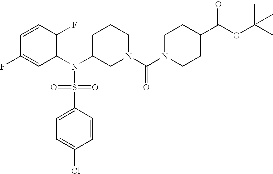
C1=CC(F)=C(N(C2CN(C(N3CCC(C(OC(C)(C)C)=O)CC3)=O)CCC2)S(=O)(=O)C2=CC=C(Cl)C=C2)C=C1F
